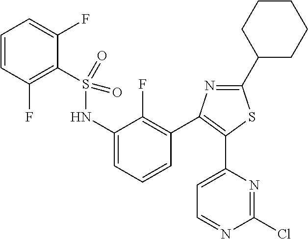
C1=CC(F)=C(S(NC2=CC=CC(C3=C(C4=CC=NC(Cl)=N4)SC(C4CCCCC4)=N3)=C2F)(=O)=O)C(F)=C1
